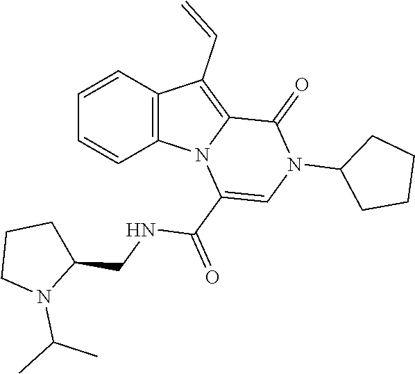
C1=CC2=C(C=C1)N1C(=C2C=C)C(=O)N(C2CCCC2)C=C1C(=O)NCC1CCCN1C(C)C
